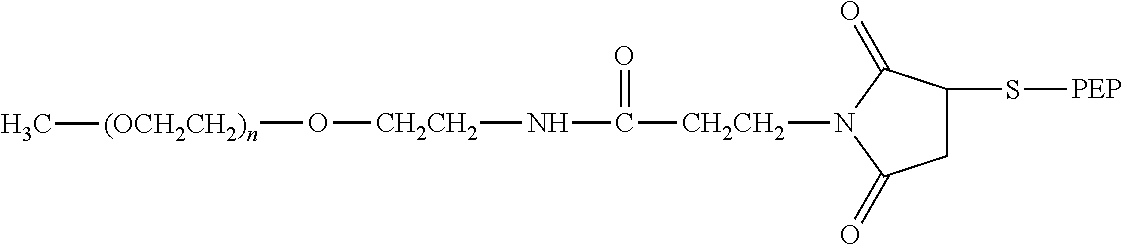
C([CH2CH2]N1C(=O)CC(S[PEP])C1=O)(=O)N[CH2CH2]O[(OCH2CH2)n]C
